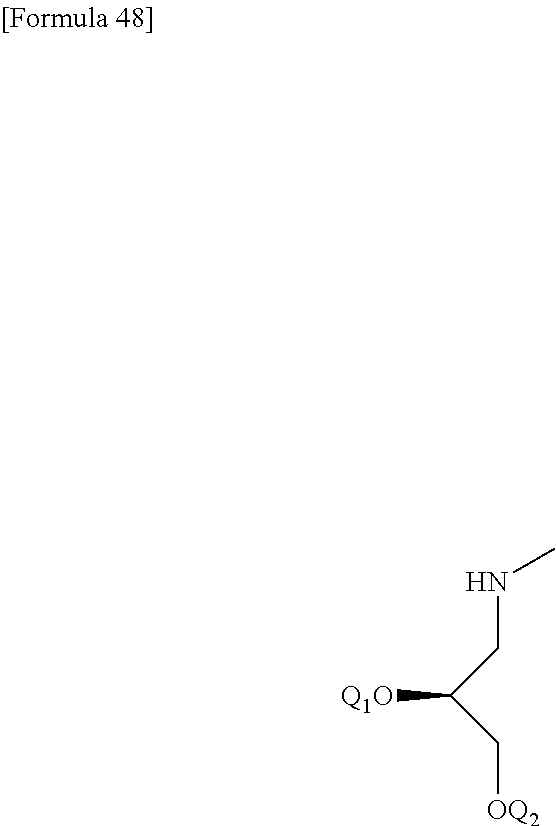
[Q1O]C(C[OQ2])CNC
